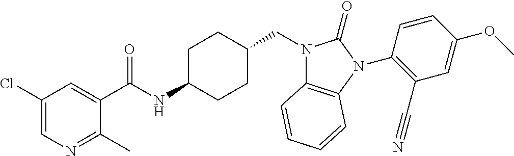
C1(Cl)=CN=C(C)C(C(NC2CCC(CN3C4=C(N(C5=C(C#N)C=C(OC)C=C5)C3=O)C=CC=C4)CC2)=O)=C1
